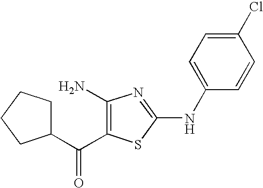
C1(C(=O)C2=C(N)N=C(NC3=CC=C(Cl)C=C3)S2)CCCC1
